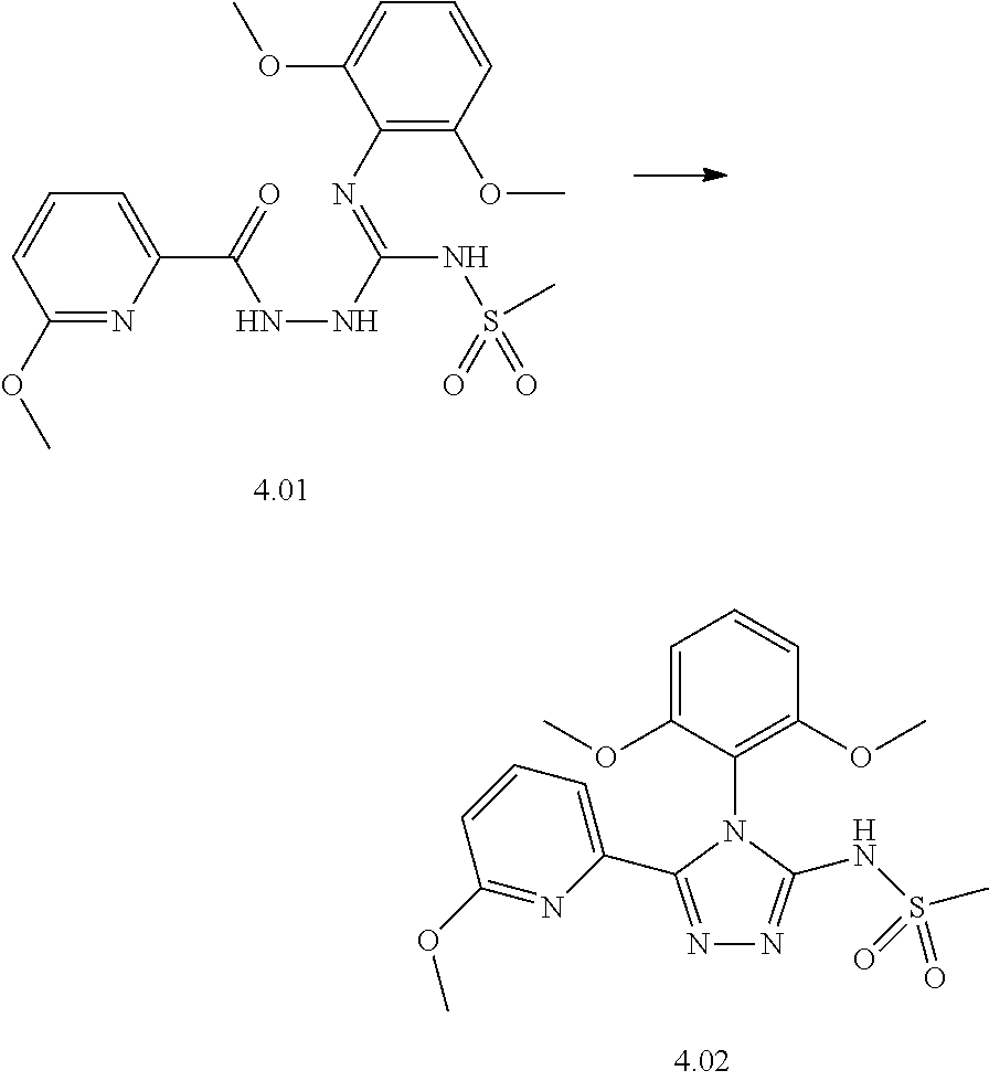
C1(N=C(NS(C)(=O)=O)NNC(=O)C2=CC=CC(OC)=N2)=C(OC)C=CC=C1OC.N1=C(C2=CC=CC(OC)=N2)N(C2=C(OC)C=CC=C2OC)C(NS(C)(=O)=O)=N1
